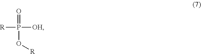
[R]P([OH])(=O)O[R]
